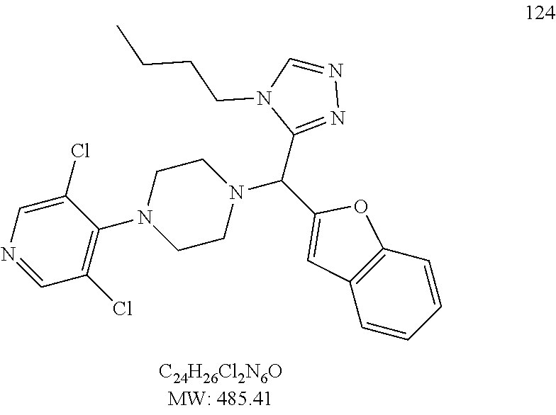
C1(Cl)=CN=CC(Cl)=C1N1CCN(C(C2=CC3=C(O2)C=CC=C3)C2=NN=CN2CCCC)CC1
